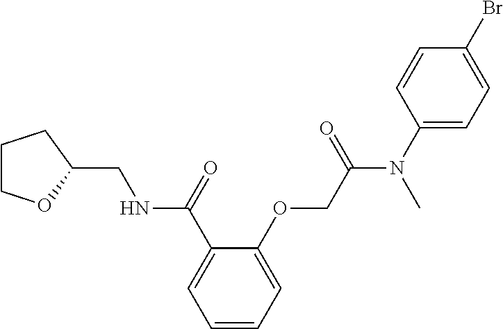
C1=CC=C(OCC(=O)N(C2=CC=C(Br)C=C2)C)C(C(=O)NCC2OCCC2)=C1
